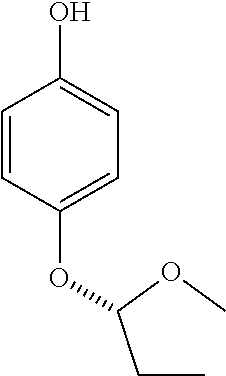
C1=CC(OC(CC)OC)=CC=C1O
